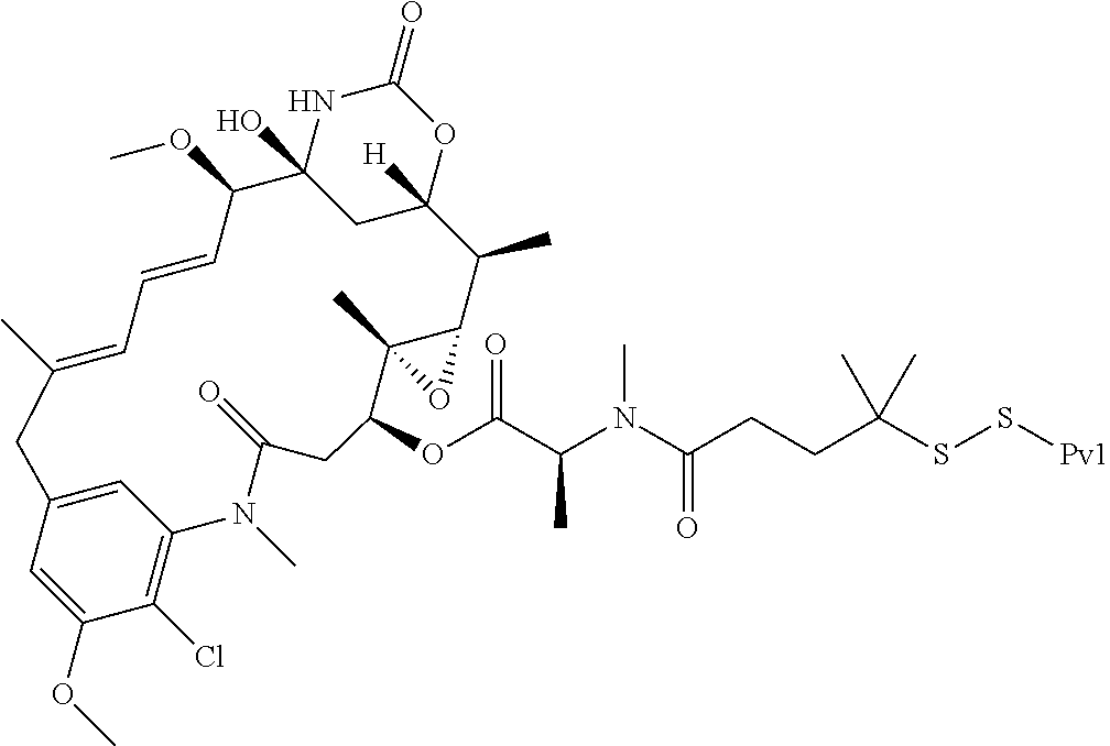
CC1=CC=CC(OC)C2(O)CC([H])(OC(=O)N2)C(C)C2C(C)(C(OC(C(N(C(CCC(SS[Pv1])(C)C)=O)C)C)=O)CC(=O)N(C)C3=C(Cl)C(OC)=CC(=C3)C1)O2
